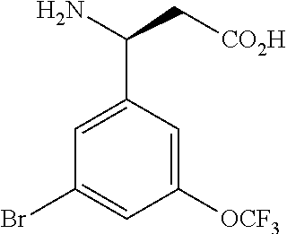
C1([OCF3])=CC(C(N)C[CO2H])=CC(Br)=C1
